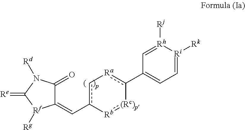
[Rb]1:[(Rc)p]-c(C2=CC=[Ri]([Rk])[Rh]([Rj])=C2)[Ra]-cc-1C=C1C(=O)N([Rd])C(=[Re])[Rf]1[Rg]
